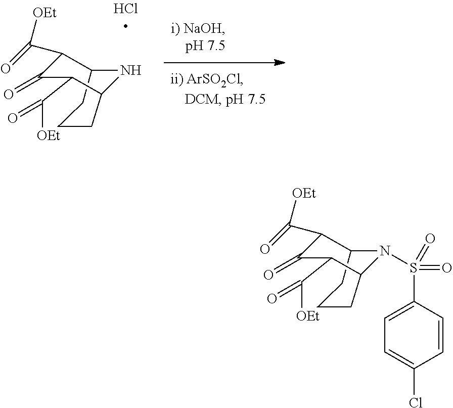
C12CCCC(C(C([OEt])=O)C(=O)C1C(=O)[OEt])N2S(=O)(=O)C1=CC=C(Cl)C=C1.C12CCCC(C(C([OEt])=O)C(=O)C1C(=O)[OEt])N2
